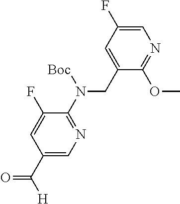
C1(CN(C2=NC=C(C([H])=O)C=C2F)[Boc])=CC(F)=CN=C1OC
